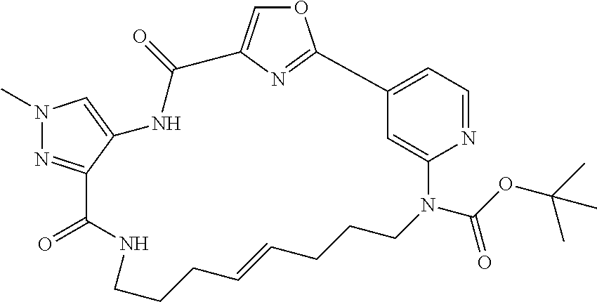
N1(C)N=C2C(=C1)NC(=O)C1=COC(=N1)C1=CC=NC(=C1)N(C(OC(C)(C)C)=O)CCCC=CCCCNC2=O
